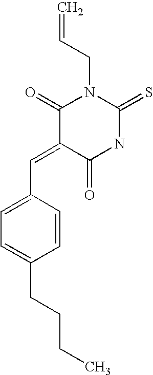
O=C1C(=CC2=CC=C(CCCC)C=C2)C(=O)N(CC=C)C(=S)N1
